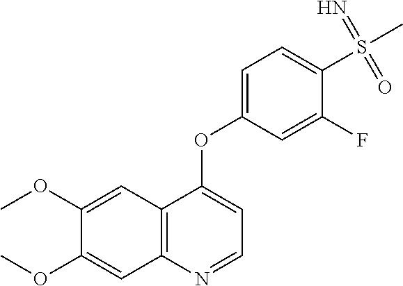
C1(OC)=CC2=C(C=C1OC)N=CC=C2OC1=CC=C(S(C)(=N)=O)C(F)=C1
